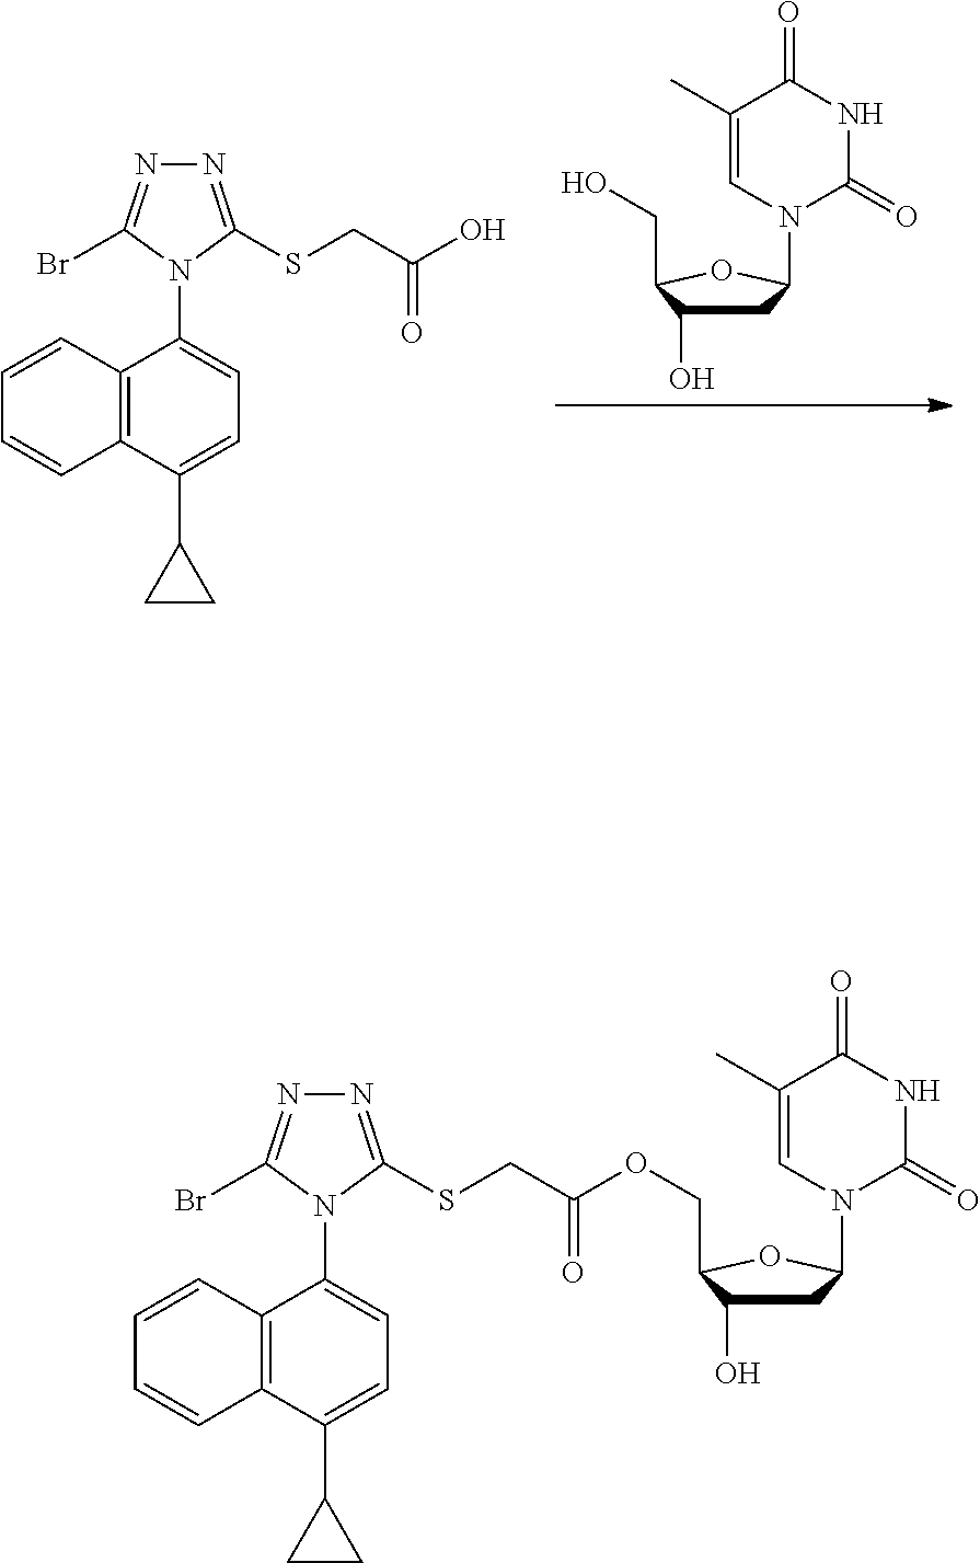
C1(C)=CN(C2CC(O)C(CO)O2)C(=O)NC1=O.C12=C(C(C3CC3)=CC=C1N1C(Br)=NN=C1SCC(O)=O)C=CC=C2.C12=C(C(C3CC3)=CC=C1N1C(Br)=NN=C1SCC(=O)OCC1C(O)CC(N3C=C(C)C(=O)NC3=O)O1)C=CC=C2
